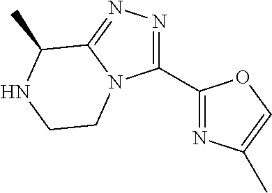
C1(C2=NC(C)=CO2)=NN=C2N1CCNC2C
